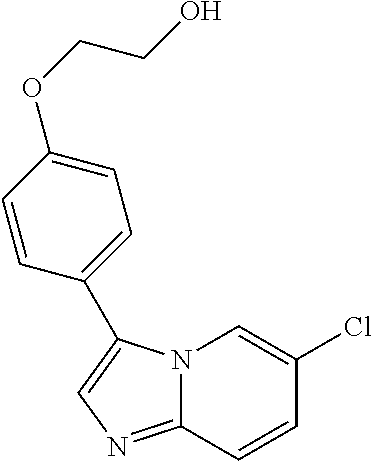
N12C(=NC=C1C1=CC=C(OCCO)C=C1)C=CC(Cl)=C2
